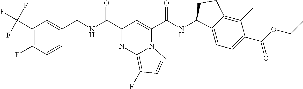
C1(C(F)(F)F)=C(F)C=CC(CNC(C2=NC3=C(F)C=NN3C(C(NC3C4=CC=C(C(OCC)=O)C(C)=C4CC3)=O)=C2)=O)=C1
